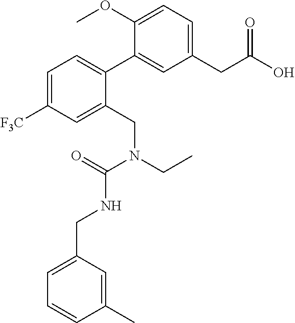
C1(CC(O)=O)=CC=C(OC)C(C2=CC=C([F3C])C=C2CN(CC)C(=O)NCC2=CC=CC(C)=C2)=C1
